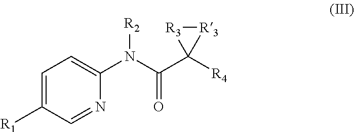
C1=C([R1])C=NC(N(C(C2([R4])[R3][R3]2)=O)[R2])=C1
